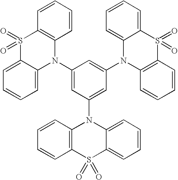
C1=C2C(=CC=C1)N(C1=CC(N3C4=C(S(=O)(=O)C5=CC=CC=C35)C=CC=C4)=CC(N3C4=C(S(=O)(=O)C5=CC=CC=C35)C=CC=C4)=C1)C1=C(S2(=O)=O)C=CC=C1
